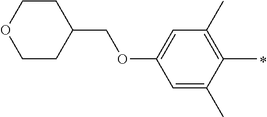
C1=C(C)C(C)=C(C)C=C1OCC1CCOCC1
